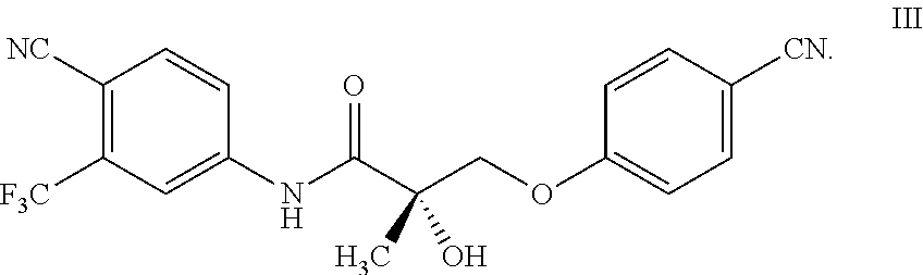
C1([NC])=C([F3C])C=C(NC(C(COC2=CC=C([CN])C=C2)(C)O)=O)C=C1
